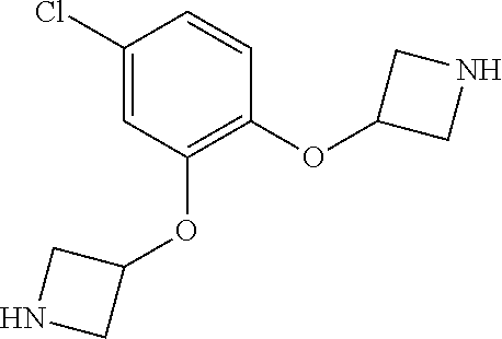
C1(Cl)=CC(OC2CNC2)=C(OC2CNC2)C=C1
